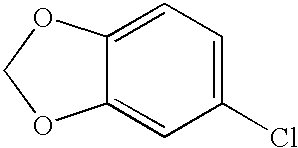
C12=CC(Cl)=CC=C1OCO2
